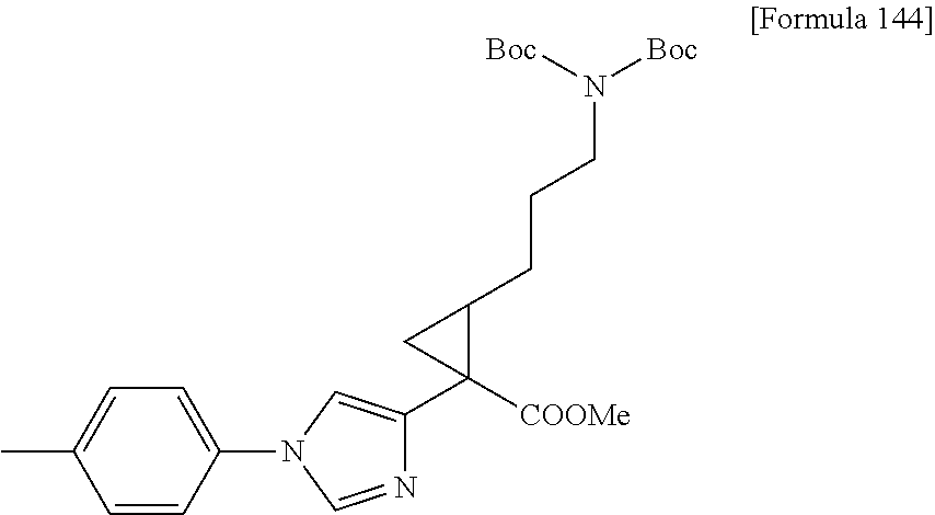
C1([COOMe])(C2=CN(C3=CC=C(C)C=C3)C=N2)C(CCCN([Boc])[Boc])C1
